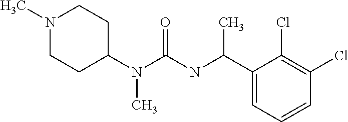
N1(C)CCC(N(C(=O)NC(C2=CC=CC(Cl)=C2Cl)C)C)CC1
